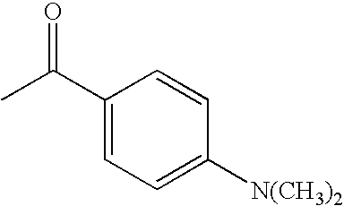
C1(C(C)=O)=CC=C([N(CH3)2])C=C1
